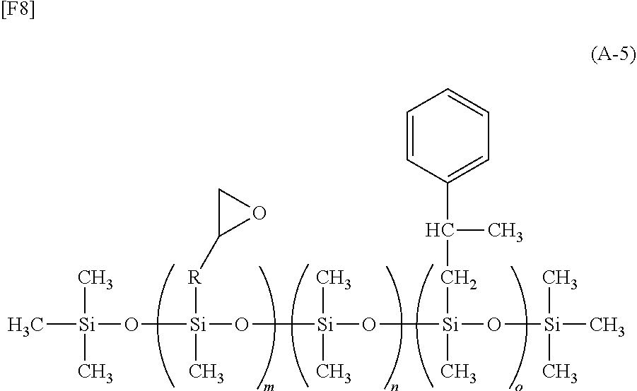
C[Si](C)(O[Si](C)(O[Si](C)(C)O[Si](CC(C)C1=CC=CC=C1)(C)O[Si](C)(C)C)[R]C1OC1)C.[[F8]]
